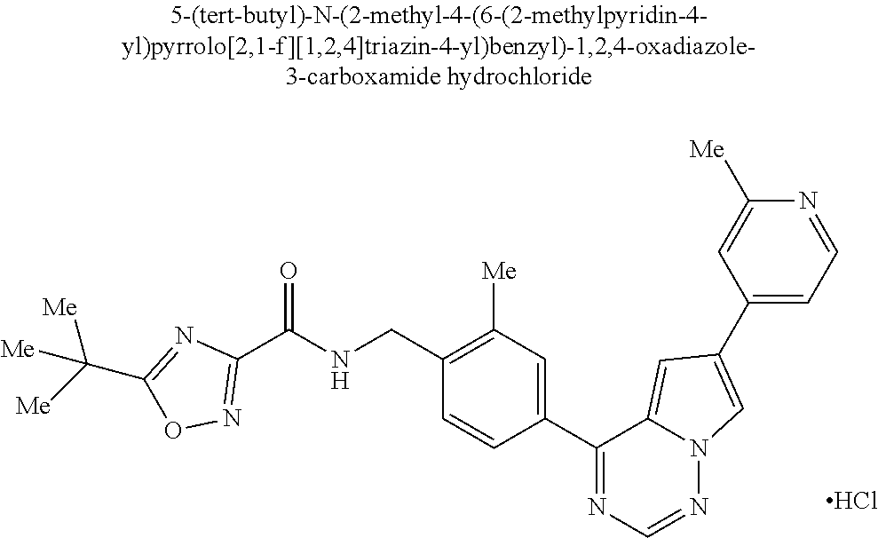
C1(C(NCC2=C([Me])C=C(C3=NC=NN4C3=CC(C3=CC=NC([Me])=C3)=C4)C=C2)=O)=NOC(C([Me])([Me])[Me])=N1.Cl
